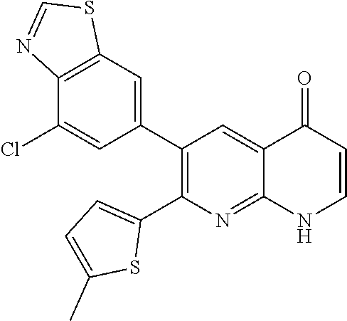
C12=C(C=C(C3=C(C4=CC=C(C)S4)N=C4C(=C3)C(=O)C=CN4)C=C1Cl)SC=N2
